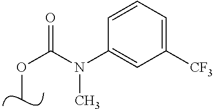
C(OC)(=O)N(C1=CC([CF3])=CC=C1)C
